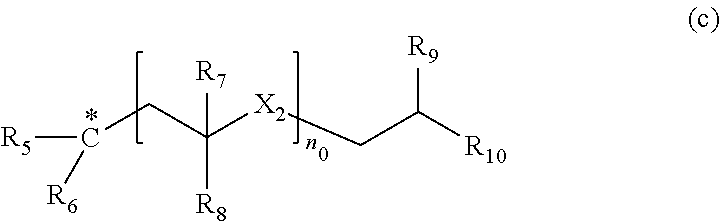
[R5]C(CC([X2]CC([R10])[R9])([R7])[R8])[R6]
